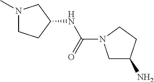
N1(C)CCC(NC(=O)N2CC(N)CC2)C1
